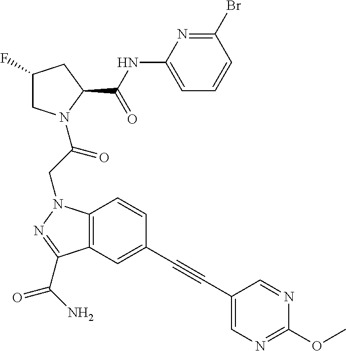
C1(NC(C2CC(F)CN2C(CN2C3=C(C(C(N)=O)=N2)C=C(C#CC2=CN=C(OC)N=C2)C=C3)=O)=O)=CC=CC(Br)=N1
